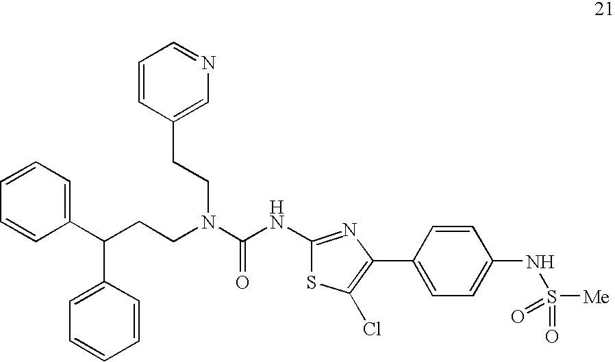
C1(C(CCN(C(=O)NC2=NC(C3=CC=C(NS([Me])(=O)=O)C=C3)=C(Cl)S2)CCC2=CN=CC=C2)C2=CC=CC=C2)=CC=CC=C1
